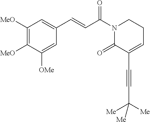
C1([MeO])=C([MeO])C([OMe])=CC(C=CC(N2C(=O)C(C#CC([Me])([Me])[Me])=CCC2)=O)=C1
